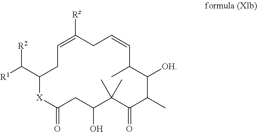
[R1]C(C1CC=C([Rz])CC=CC(C)C([OH])C(C)C(=O)C(C)(C)C(O)CC(=O)[X]1)[R2]
